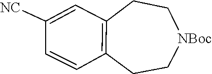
C1=CC([NC])=CC2=C1CC[NBoc]CC2
